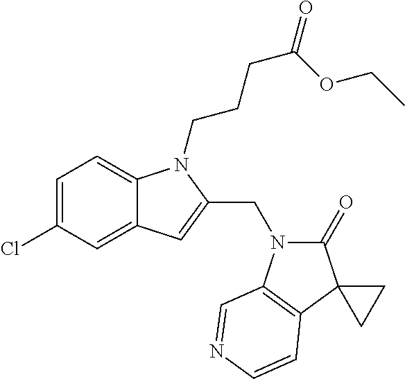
C1=C(Cl)C=C2C(=C1)N(CCCC(=O)OCC)C(CN1C(=O)C3(C4=C1C=NC=C4)CC3)=C2
